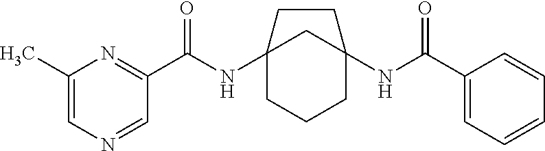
C12(NC(C3=NC(C)=CN=C3)=O)CCCC(NC(C3=CC=CC=C3)=O)(C1)CC2
